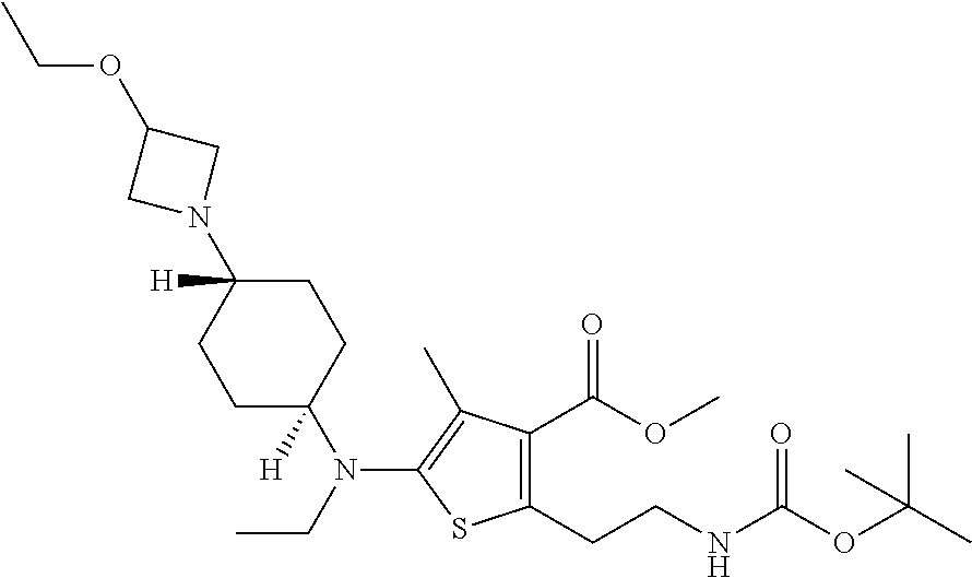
N1(C2([H])CCC(N(CC)C3=C(C)C(C(OC)=O)=C(CCNC(OC(C)(C)C)=O)S3)([H])CC2)CC(OCC)C1
